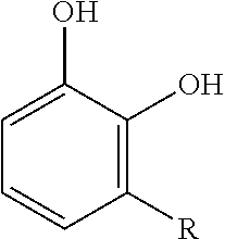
C1(O)=CC=CC([R])=C1O
